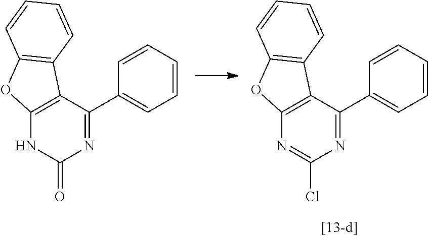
C12=C(C(C3=CC=CC=C3)=NC(=O)N1)C1=C(O2)C=CC=C1.C12=C(C(C3=CC=CC=C3)=NC(Cl)=N1)C1=C(O2)C=CC=C1
